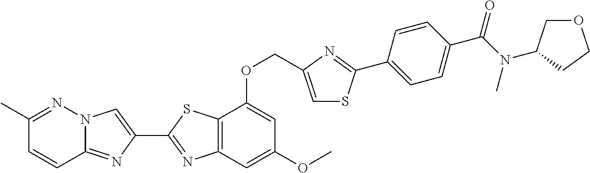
C1(C)=NN2C(=NC(C3=NC4=C(S3)C(OCC3=CSC(C5=CC=C(C(N(C)C6COCC6)=O)C=C5)=N3)=CC(OC)=C4)=C2)C=C1
